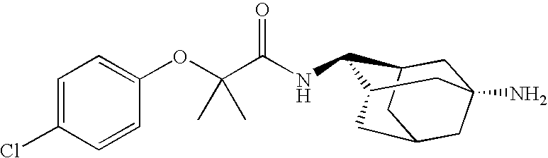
C(NC1C2CC3(N)CC(CC1C3)C2)(=O)C(OC1=CC=C(Cl)C=C1)(C)C
